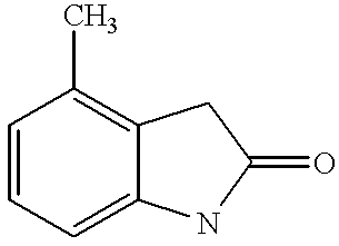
C1=CC=C2C(=C1C)CC(=O)N2
